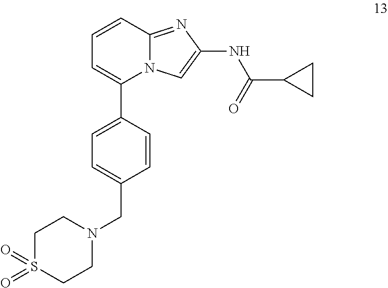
C1=CC2=NC(NC(C3CC3)=O)=CN2C(C2=CC=C(CN3CCS(=O)(=O)CC3)C=C2)=C1
